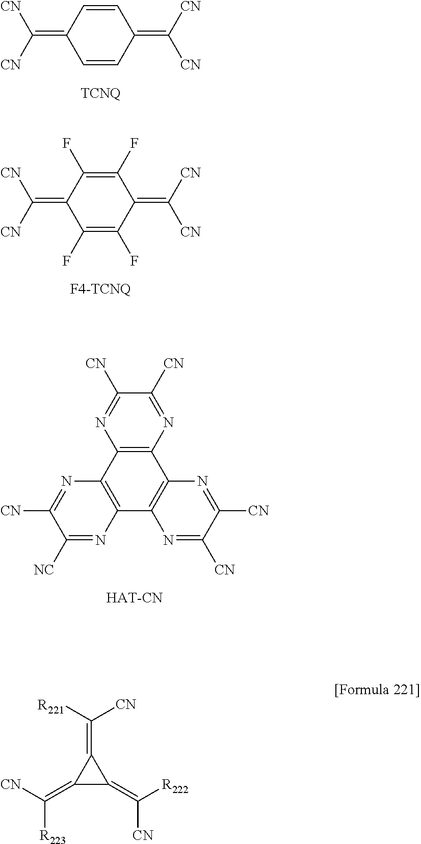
C(=C1C=CC(=C([CN])[CN])C=C1)([CN])[CN].C1(F)=C(F)C(=C([CN])[CN])C(F)=C(F)C1=C([CN])[CN].C1([CN])=NC2=C(N=C1[CN])C1=C(N=C([CN])C([NC])=N1)C1=C2N=C([CN])C([CN])=N1.C1(=C([R222])[CN])C(=C([R221])[CN])C1=C([R223])[CN]
